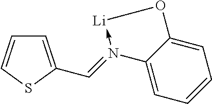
C1=C(C=N2->[Li]OC3=CC=CC=C32)SC=C1
